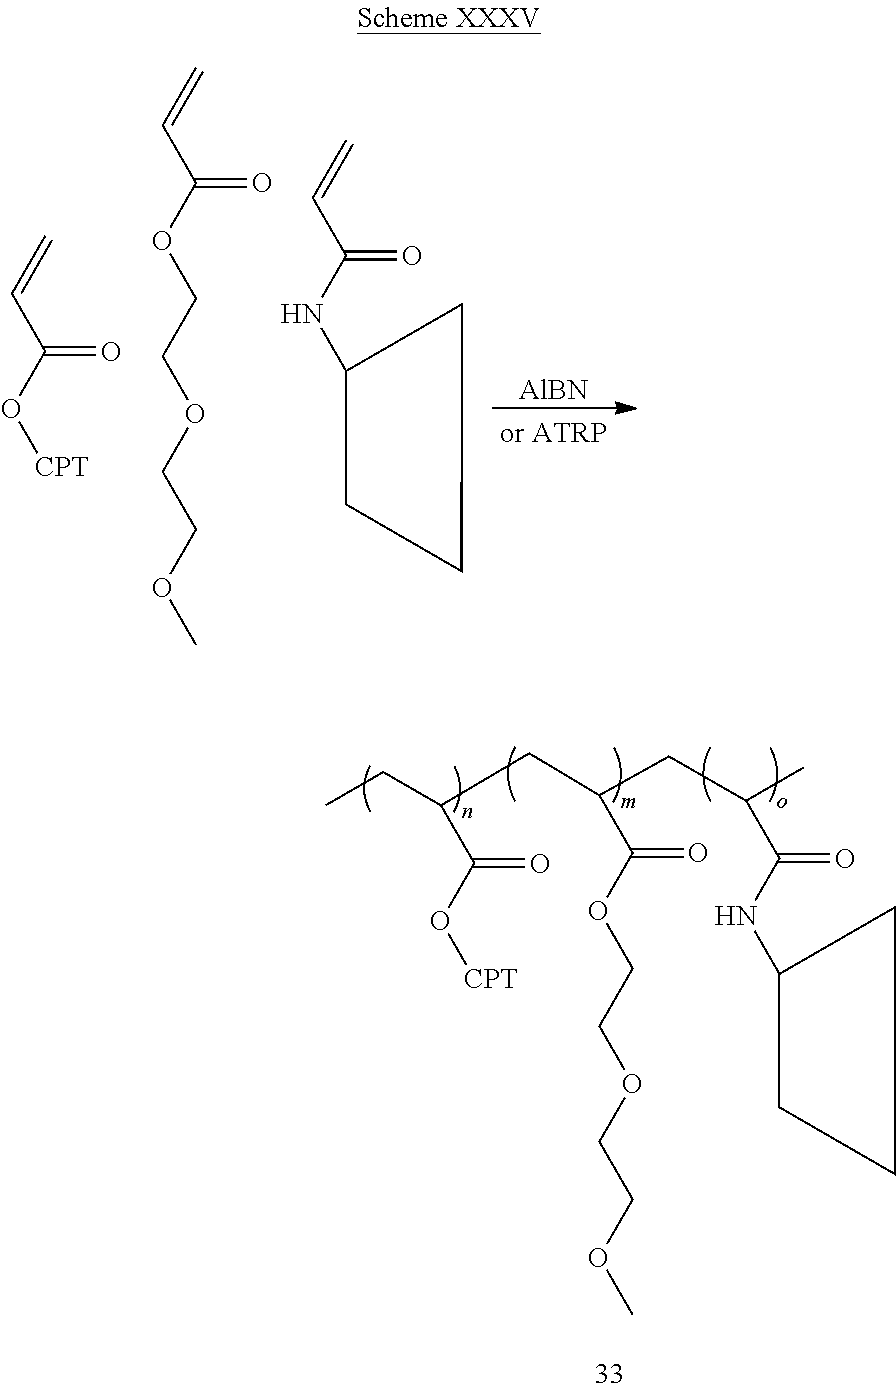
C=CC(O[CPT])=O.C=CC(OCCOCCOC)=O.C=CC(NC1CCC1)=O.[AlBN].CCC(CC(CC(C)C(NC1CCC1)=O)C(OCCOCCOC)=O)C(O[CPT])=O
